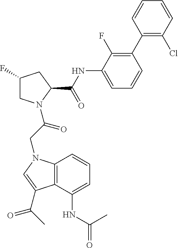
C1(F)CN(C(CN2C3=C(C(C(C)=O)=C2)C(NC(=O)C)=CC=C3)=O)C(C(=O)NC2=CC=CC(C3=C(Cl)C=CC=C3)=C2F)C1
